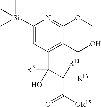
C1([Si](C)(C)C)=CC(C([R5])(C(C([OR15])=O)([R13])[R13])O)=C(CO)C(OC)=N1
